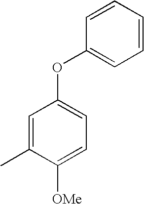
C1=C(C)C([OMe])=CC=C1OC1=CC=CC=C1
